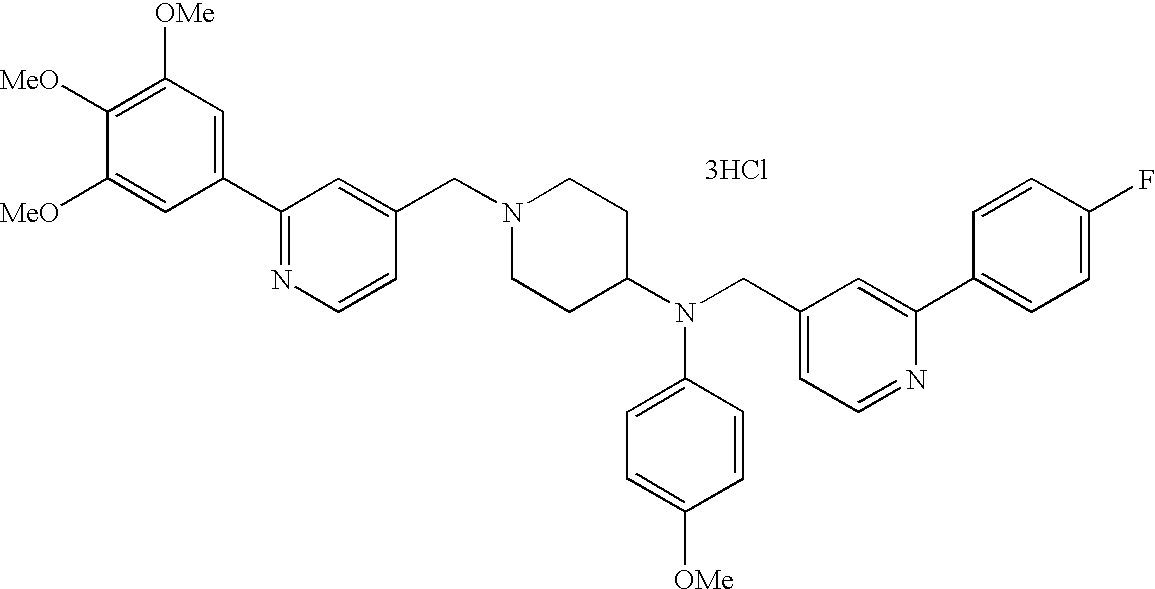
C1([OMe])=C([MeO])C([MeO])=CC(C2=NC=CC(CN3CCC(N(CC4=CC=NC(C5=CC=C(F)C=C5)=C4)C4=CC=C([OMe])C=C4)CC3)=C2)=C1.[3HCl]
